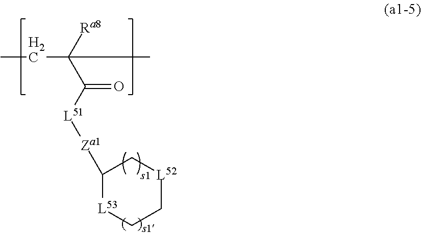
CCC(C(=O)[L51][Za1]C1[L53]CC[L52]C1)([Ra8])C
